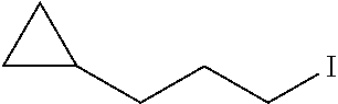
C1C(CCCI)C1
